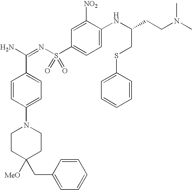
C1CC([MeO])(CC2=CC=CC=C2)CCN1C1=CC=C(C(N)=NS(C2=CC=C(NC(CSC3=CC=CC=C3)CCN(C)C)C([NO2])=C2)(=O)=O)C=C1
